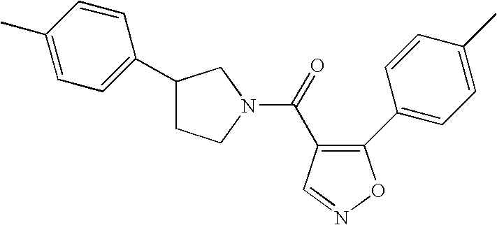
C(=O)(C1=C(C2=CC=C(C)C=C2)ON=C1)N1CCC(C2=CC=C(C)C=C2)C1
